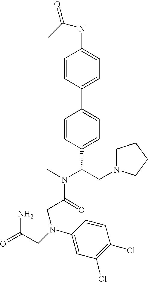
C1=CC(C2=CC=C(C(CN3CCCC3)N(C)C(=O)CN(CC(=O)N)C3=CC(Cl)=C(Cl)C=C3)C=C2)=CC=C1NC(=O)C
